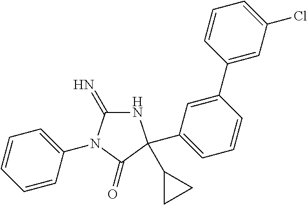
N1C(=N)N(C2=CC=CC=C2)C(=O)C1(C1CC1)C1=CC=CC(C2=CC(Cl)=CC=C2)=C1
